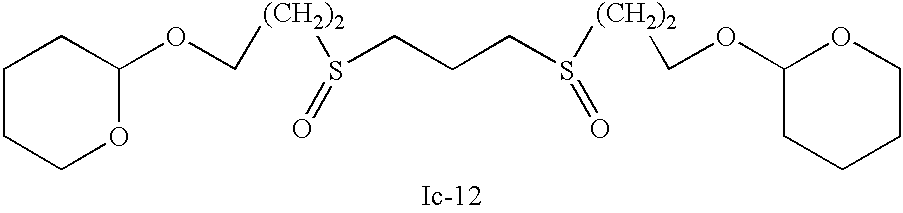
O(C[(CH2)2]S(CCCS([(CH2)2]COC1CCCCO1)=O)=O)C1CCCCO1
